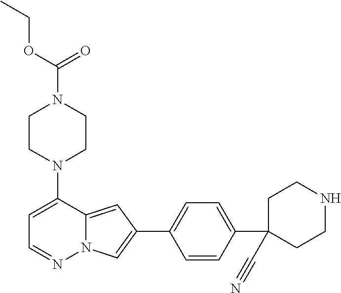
N1(C2=CC=NN3C2=CC(C2=CC=C(C4(C#N)CCNCC4)C=C2)=C3)CCN(C(=O)OCC)CC1
